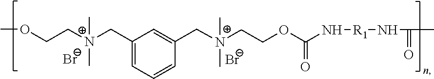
COCC[N+](CC1=CC=CC(C[N+](C)(C)CCOC(N[R1]NC(=O)C)=O)=C1)(C)C.[Br-].[Br-]
